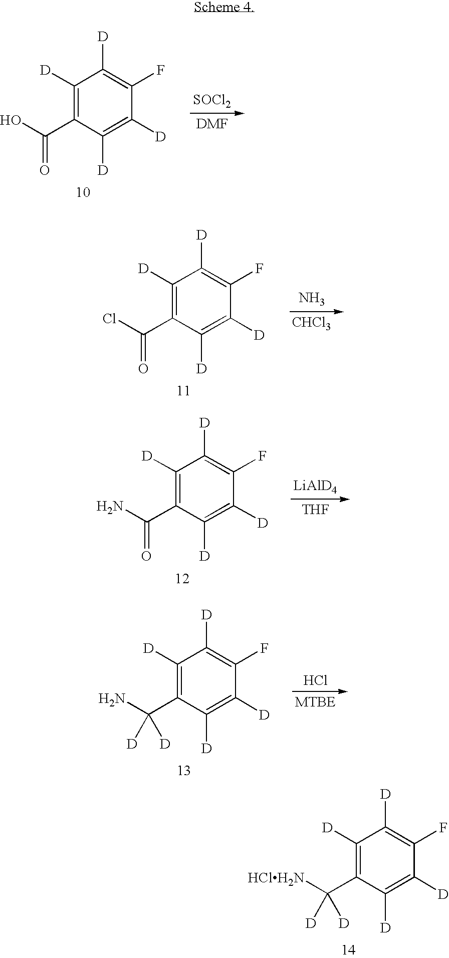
[SOCl2].C1([D])=C(C(O)=O)C([D])=C([D])C(F)=C1[D].N.[CHCl3].C1([D])=C(C(Cl)=O)C([D])=C([D])C(F)=C1[D].[LiAlD4].[THF].C1([D])=C(C(N)=O)C([D])=C([D])C(F)=C1[D].Cl.[MTBE].C1([D])=C(C(N)([D])[D])C([D])=C([D])C(F)=C1[D].C1([D])=C(C([HClH2N])([D])[D])C([D])=C([D])C(F)=C1[D]
